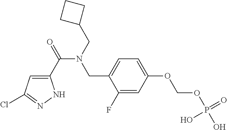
C1(C(=O)N(CC2CCC2)CC2=CC=C(OCOP(=O)(O)O)C=C2F)=CC(Cl)=NN1
